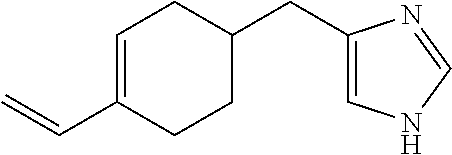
C1=C(C=C)CCC(CC2=CNC=N2)C1
